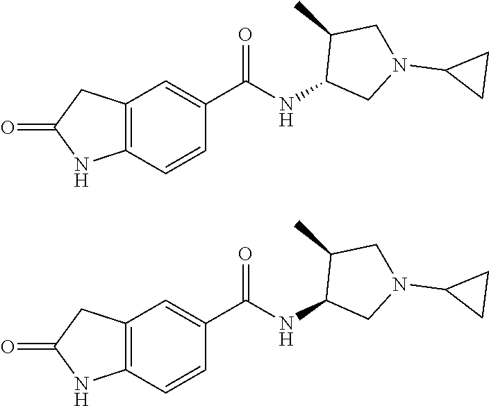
C12=C(C=CC(C(NC3CN(C4CC4)CC3C)=O)=C1)NC(=O)C2.C12=C(C=CC(C(NC3CN(C4CC4)CC3C)=O)=C1)NC(=O)C2
